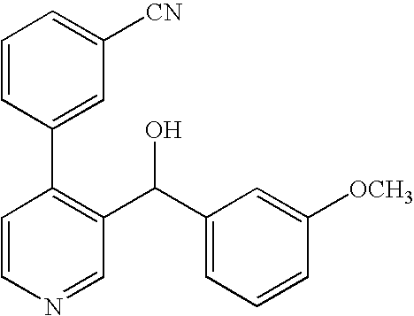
C1=CN=CC(C(C2=CC=CC([OCH3])=C2)O)=C1C1=CC([CN])=CC=C1
